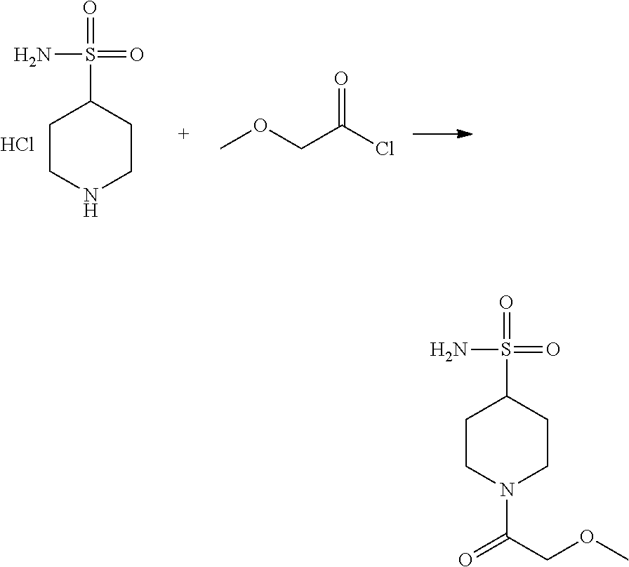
C1CN(C(COC)=O)CCC1S(=O)(=O)N.C1CNCCC1S(=O)(=O)N.Cl.C(C(Cl)=O)OC
